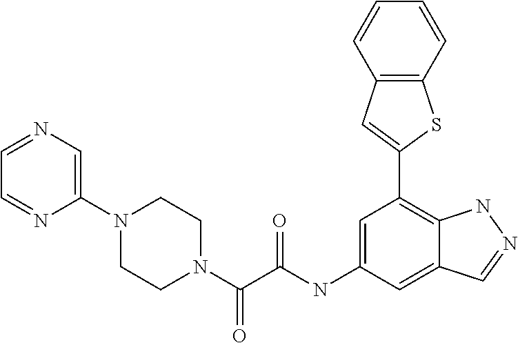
N1(C(=O)C(=O)NC2=CC(C3=CC4=C(S3)C=CC=C4)=C3C(=C2)C=NN3)CCN(C2=CN=CC=N2)CC1
